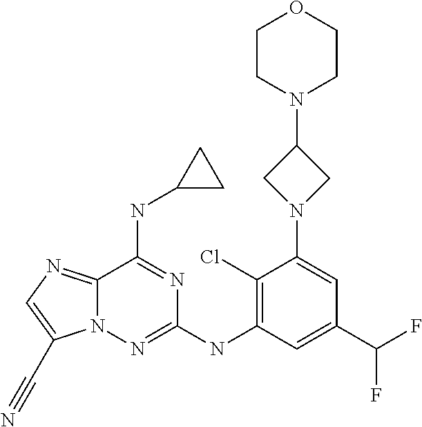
C12=NC=C(C#N)N1N=C(NC1=C(Cl)C(N3CC(N4CCOCC4)C3)=CC(C(F)F)=C1)N=C2NC1CC1
